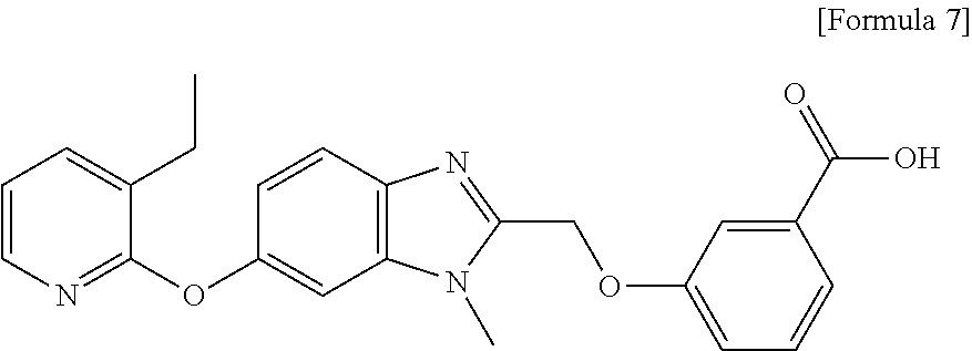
C1=CN=C(OC2=CC3=C(C=C2)N=C(COC2=CC=CC(C(O)=O)=C2)N3C)C(CC)=C1
